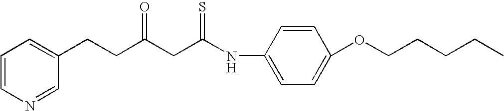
N(C1=CC=C(OCCCCC)C=C1)C(CC(CCC1=CC=CN=C1)=O)=S
